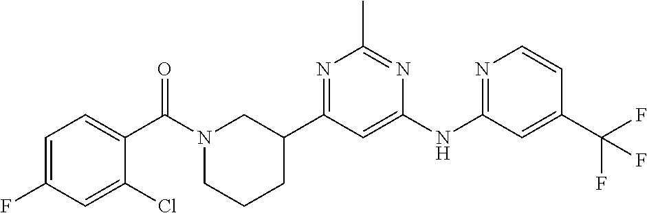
C1(NC2=NC=CC(C(F)(F)F)=C2)=CC(C2CN(C(C3=CC=C(F)C=C3Cl)=O)CCC2)=NC(C)=N1
